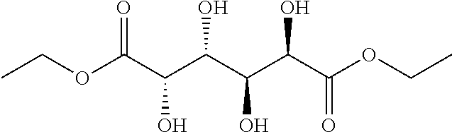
O(C(C(C(C(C(C(OCC)=O)O)O)O)O)=O)CC
